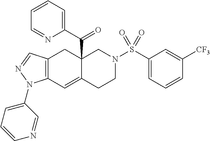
C12=C(C=C3C(C(=O)C4=CC=CC=N4)(C1)CN(S(=O)(=O)C1=CC=CC([CF3])=C1)CC3)N(C1=CC=CN=C1)N=C2
